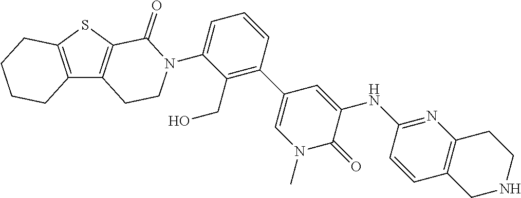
C12=C(SC3=C1CCN(C1=CC=CC(C4=CN(C)C(=O)C(NC5=NC6=C(C=C5)CNCC6)=C4)=C1CO)C3=O)CCCC2
